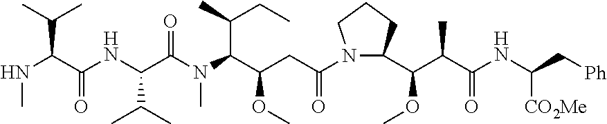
C(OC)(C(C(NC([CO2Me])C[Ph])=O)C)C1N(C(CC(OC)C(C(CC)C)N(C)C(=O)C(NC(=O)C(NC)C(C)C)C(C)C)=O)CCC1
